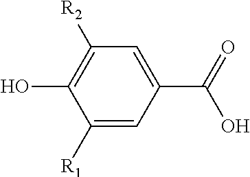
C1([R1])=CC(C(O)=O)=CC([R2])=C1O
